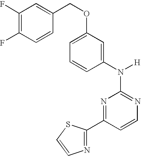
N1=C(N([H])C2=CC(OCC3=CC(F)=C(F)C=C3)=CC=C2)N=C(C2=NC=CS2)C=C1
